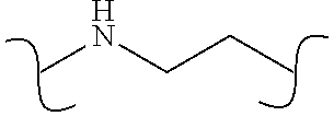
C(C)CNC
